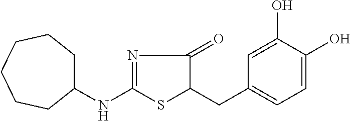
C1(NC2=NC(=O)C(CC3=CC=C(O)C(O)=C3)S2)CCCCCC1
